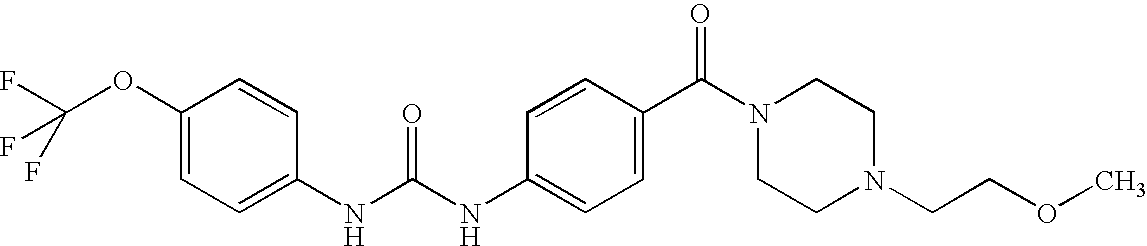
C1(OC(F)(F)F)=CC=C(NC(NC2=CC=C(C(N3CCN(CCOC)CC3)=O)C=C2)=O)C=C1
